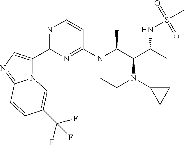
N12C(C3=NC=CC(N4CCN(C5CC5)C(C(C)NS(C)(=O)=O)C4C)=N3)=CN=C1C=CC(C(F)(F)F)=C2
